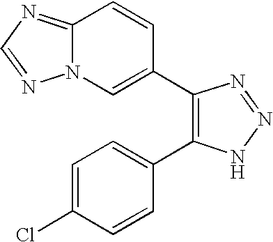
C12=NC=NN1C=C(C1=C(C3=CC=C(Cl)C=C3)NN=N1)C=C2
